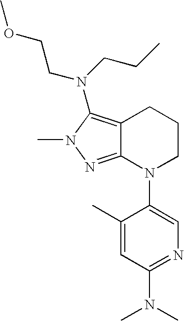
C12=NN(C)C(N(CCOC)CCC)=C1CCCN2C1=CN=C(N(C)C)C=C1C
